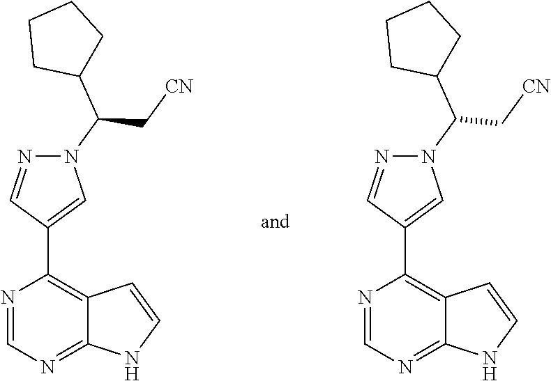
N1=CN=C2C(=C1C1=CN(C(C3CCCC3)C[CN])N=C1)C=CN2.N1=CN=C2C(=C1C1=CN(C(C3CCCC3)C[CN])N=C1)C=CN2
